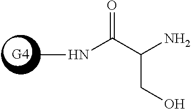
N(C(C(CO)N)=O)C
